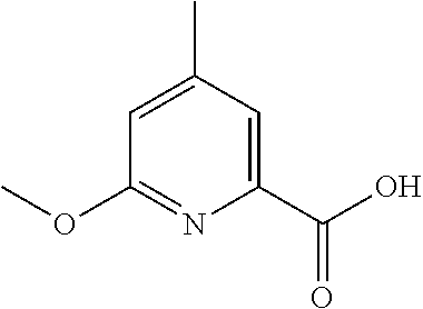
C1(OC)=NC(C(O)=O)=CC(C)=C1
